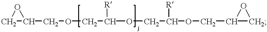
C(OCC(OCC(OCC1CO1)[R])[R])C1CO1
